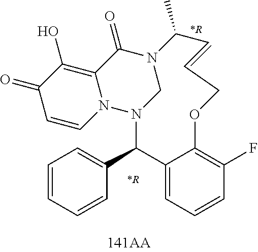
N12C(C3=CC=CC=C3)C3=CC=CC(F)=C3OCC=CC(C)N(C1)C(=O)C1=C(O)C(=O)C=CN21
